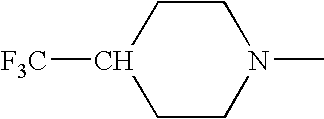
C1([F3C])CCN(C)CC1
